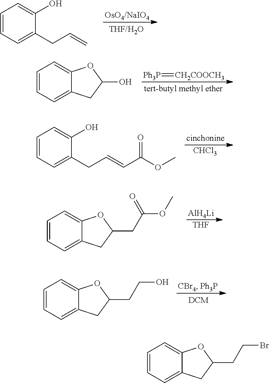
C1=CC=C(CC=C)C(O)=C1.C1=CC=C2C(=C1)OC(O)C2.[Ph3P]=[CH2COOCH3].[CHCl3].C1=CC=C(CC=CC(OC)=O)C(O)=C1.C1=CC=C2C(=C1)OC(CC(OC)=O)C2.[AlH4Li].[THF].C1=CC=C2C(=C1)OC(CCO)C2.C1=CC=C2C(=C1)OC(CCBr)C2
